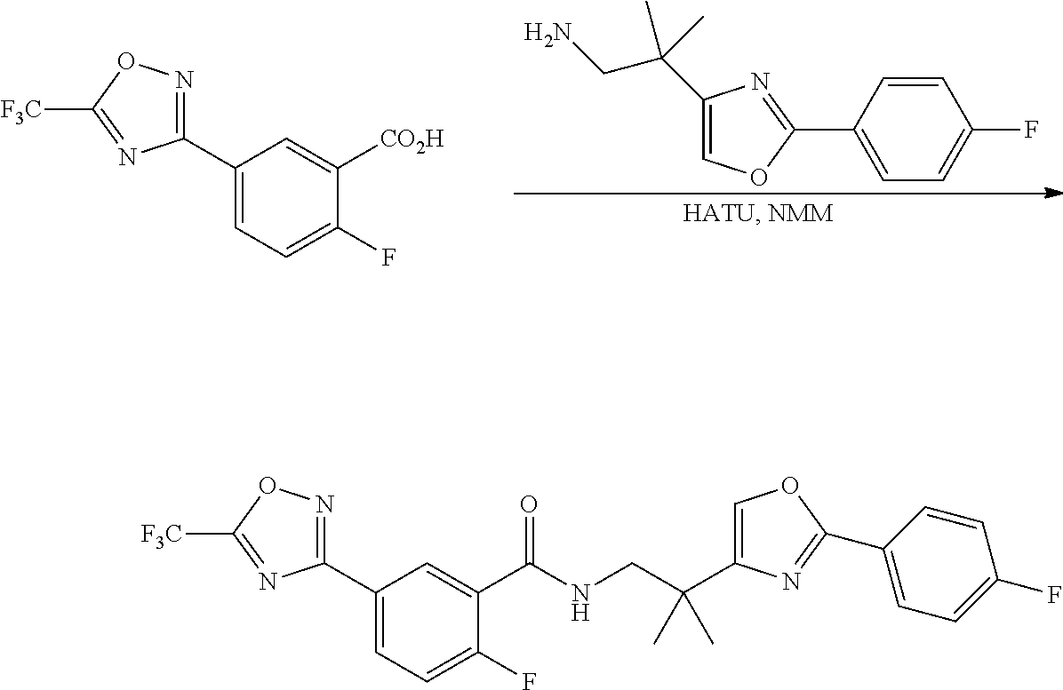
C1(C(CN)(C)C)=COC(C2=CC=C(F)C=C2)=N1.N1=C(C2=CC=C(F)C([CO2H])=C2)N=C([F3C])O1.C1(C2=NOC([F3C])=N2)=CC=C(F)C(C(NCC(C2=COC(C3=CC=C(F)C=C3)=N2)(C)C)=O)=C1
